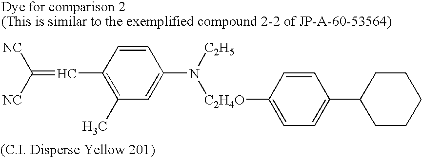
C1(C)=C(C=C([NC])[NC])C=CC(N([C2H5])[C2H4O]C2=CC=C(C3CCCCC3)C=C2)=C1
